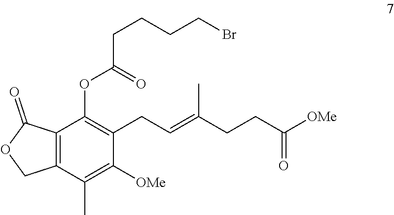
C(=C(C)CCC(=O)[OMe])CC1=C(OC(CCCCBr)=O)C2=C(C(C)=C1[OMe])COC2=O
